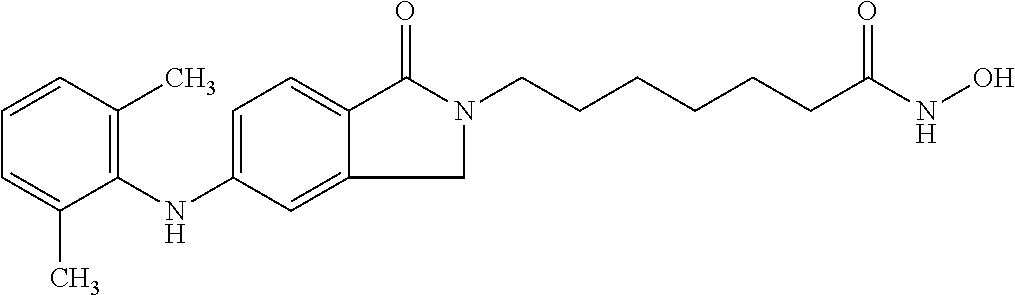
C1(NC2=C(C)C=CC=C2C)=CC=C2C(=C1)CN(CCCCCCC(NO)=O)C2=O
